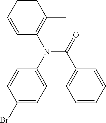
C12=C(N(C3=C(C)C=CC=C3)C(=O)C3=C1C=CC=C3)C=CC(Br)=C2
